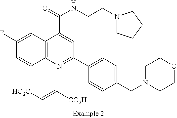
C12=C(N=C(C3=CC=C(CN4CCOCC4)C=C3)C=C1C(=O)NCCN1CCCC1)C=CC(F)=C2.C(=C[CO2H])[HO2C]
